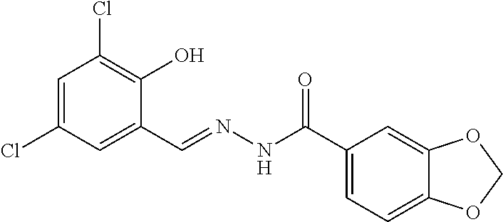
C1=C(Cl)C=C(C=NNC(C2=CC=C3C(=C2)OCO3)=O)C(O)=C1Cl
